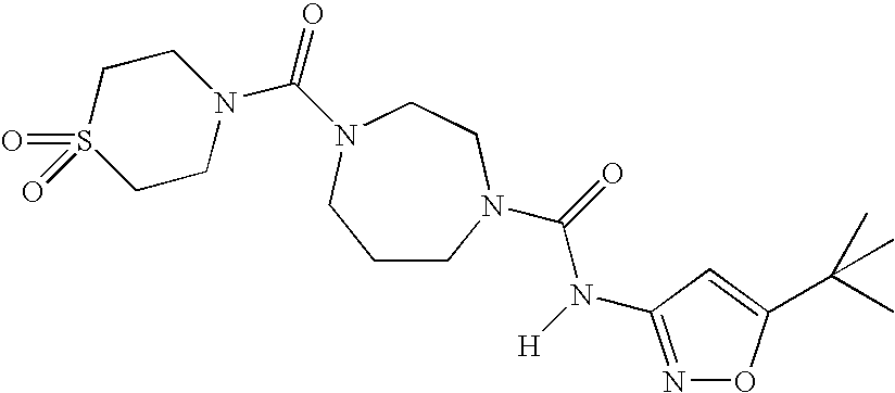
C1CN(C(=O)N(C2=NOC(C(C)(C)C)=C2)[H])CCN(C(=O)N2CCS(=O)(=O)CC2)C1
